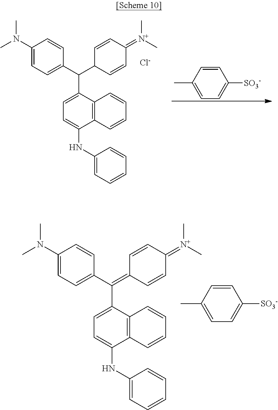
C1(N(C)C)=CC=C(C(C2C=CC(=[N+](C)C)C=C2)C2=CC=C(NC3=CC=CC=C3)C3=C2C=CC=C3)C=C1.[Cl-].CC1=CC=C([SO3-])C=C1.C1(N(C)C)=CC=C(C(=C2C=CC(=[N+](C)C)C=C2)C2=CC=C(NC3=CC=CC=C3)C3=C2C=CC=C3)C=C1.CC1=CC=C([SO3-])C=C1
